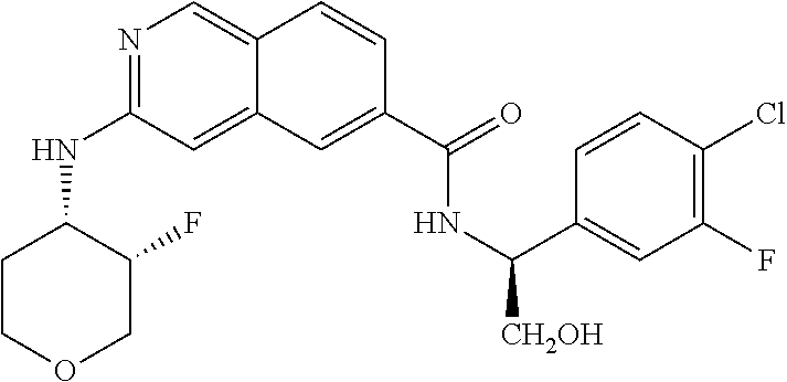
N1=C(NC2CCOCC2F)C=C2C(=C1)C=CC(C(=O)NC(C1=CC(F)=C(Cl)C=C1)[CH2OH])=C2
